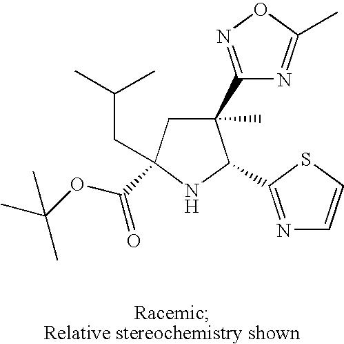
C1(C2=NOC(C)=N2)(C)CC(CC(C)C)(C(OC(C)(C)C)=O)NC1C1=NC=CS1
